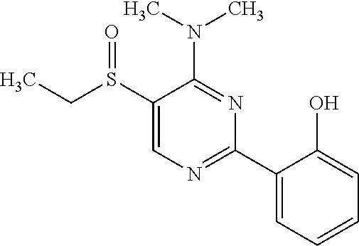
N(C1=NC(C2=CC=CC=C2O)=NC=C1S(CC)=O)(C)C
